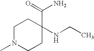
C1N(C)CCC(C(=O)N)(NCC)C1
